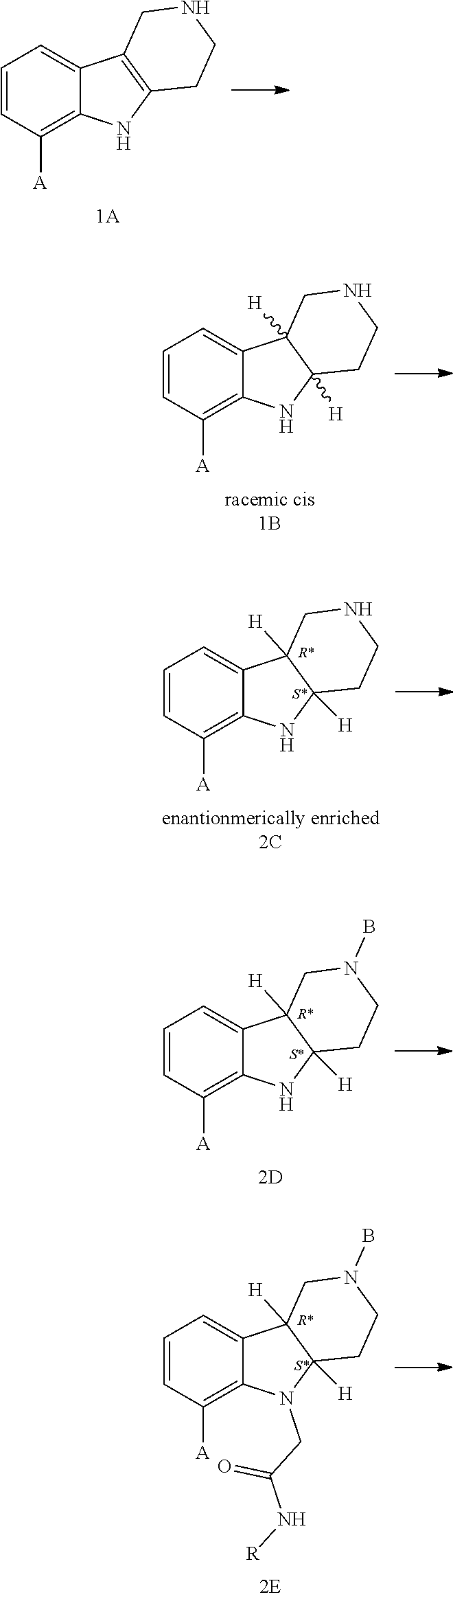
C1=CC([A])=C2C(=C1)C1=C(N2)CCNC1.C1=CC([A])=C2C(=C1)C1([H])C([H])(N2)CCNC1.C1=CC([A])=C2C(=C1)C1([H])C([H])(N2)CCNC1.C1=CC([A])=C2C(=C1)C1([H])C([H])(N2)CCN(B)C1.C1=CC([A])=C2C(=C1)C1([H])C([H])(N2CC(N[R])=O)CCN(B)C1
